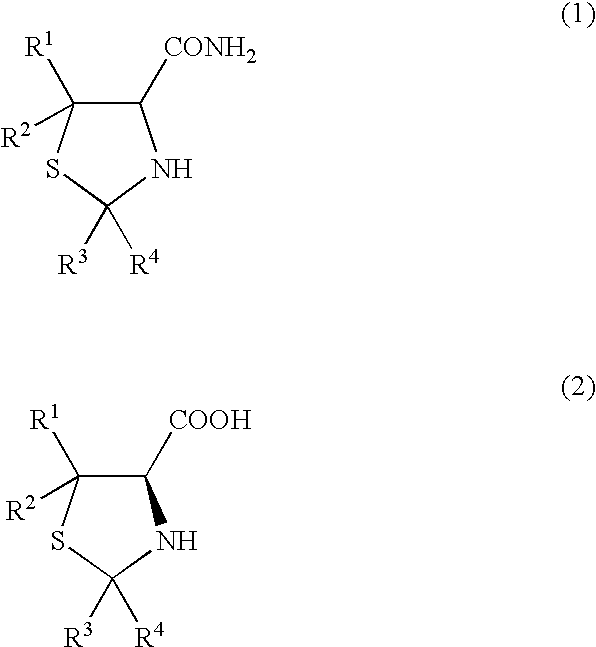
C1([CONH2])C([R1])([R2])SC([R4])([R3])N1.C1([COOH])C([R1])([R2])SC([R4])([R3])N1
